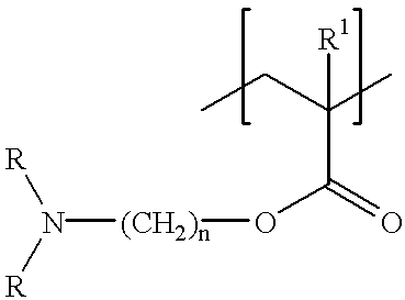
N([(CH2)n]OC(=O)C(C)(CC)[R1])([R])[R]
